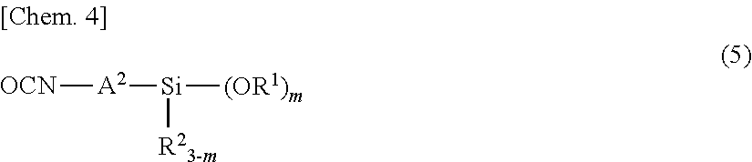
[OCN][A2][Si]([R23-m])[(OR1)m]
